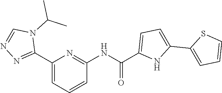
C1(C2=NN=CN2C(C)C)=CC=CC(NC(=O)C2=CC=C(C3=CC=CS3)N2)=N1
